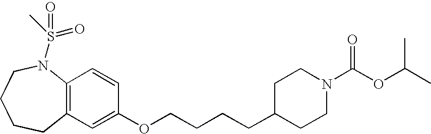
C12=C(N(S(C)(=O)=O)CCCC1)C=CC(OCCCCC1CCN(C(OC(C)C)=O)CC1)=C2
